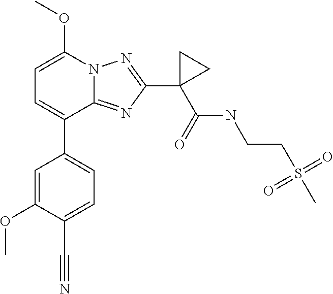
C1=C(OC)C(C#N)=CC=C1C1=CC=C(OC)N2C1=NC(C1(C(NCCS(C)(=O)=O)=O)CC1)=N2
